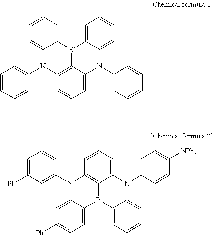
C1=CC=CC(N2C3=C4C(=CC=C3)N(C3=CC=CC=C3)C3=CC=CC=C3B4C3=CC=CC=C23)=C1.C1=CC(N2C3=CC=CC4=C3B(C3=CC=CC=C23)C2=CC=C([Ph])C=C2N4C2=CC([Ph])=CC=C2)=CC=C1[NPh2]
